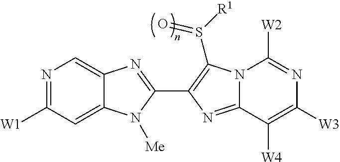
C12=CC([W1])=NC=C1N=C(C1=C(S([R1])=O)N3C(=N1)C([W4])=C([W3])N=C3[W2])N2[Me]
